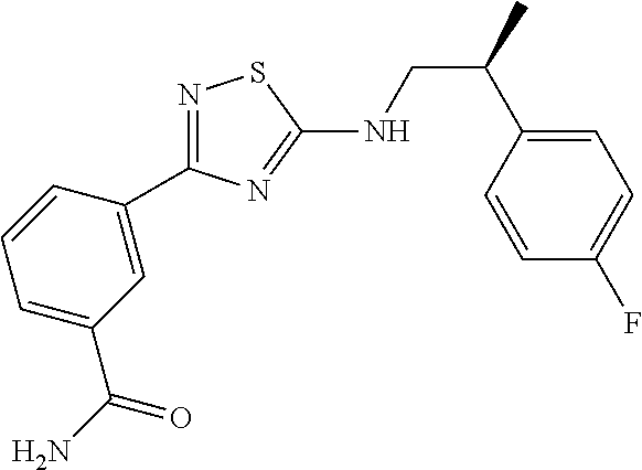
N1=C(C2=CC(C(N)=O)=CC=C2)N=C(NCC(C)C2=CC=C(F)C=C2)S1
